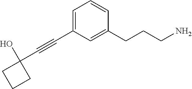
C1(C#CC2=CC=CC(CCCN)=C2)(O)CCC1
